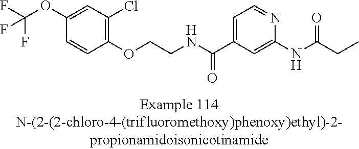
C1(OC(F)(F)F)=CC(Cl)=C(OCCNC(C2=CC=NC(NC(=O)CC)=C2)=O)C=C1
